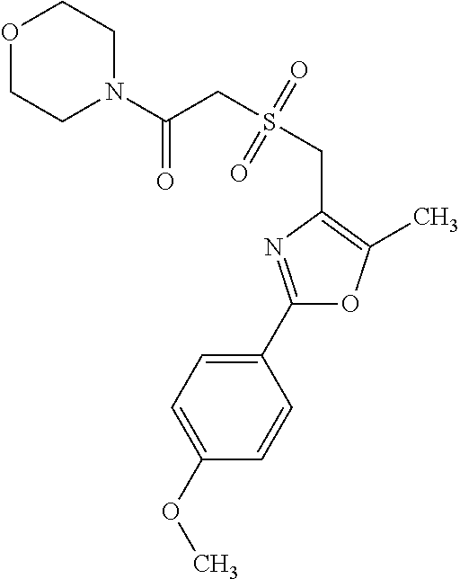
C1(C2=NC(CS(=O)(=O)CC(=O)N3CCOCC3)=C(C)O2)=CC=C(OC)C=C1
